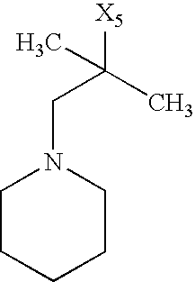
C1CCCCN1CC([X5])(C)C
